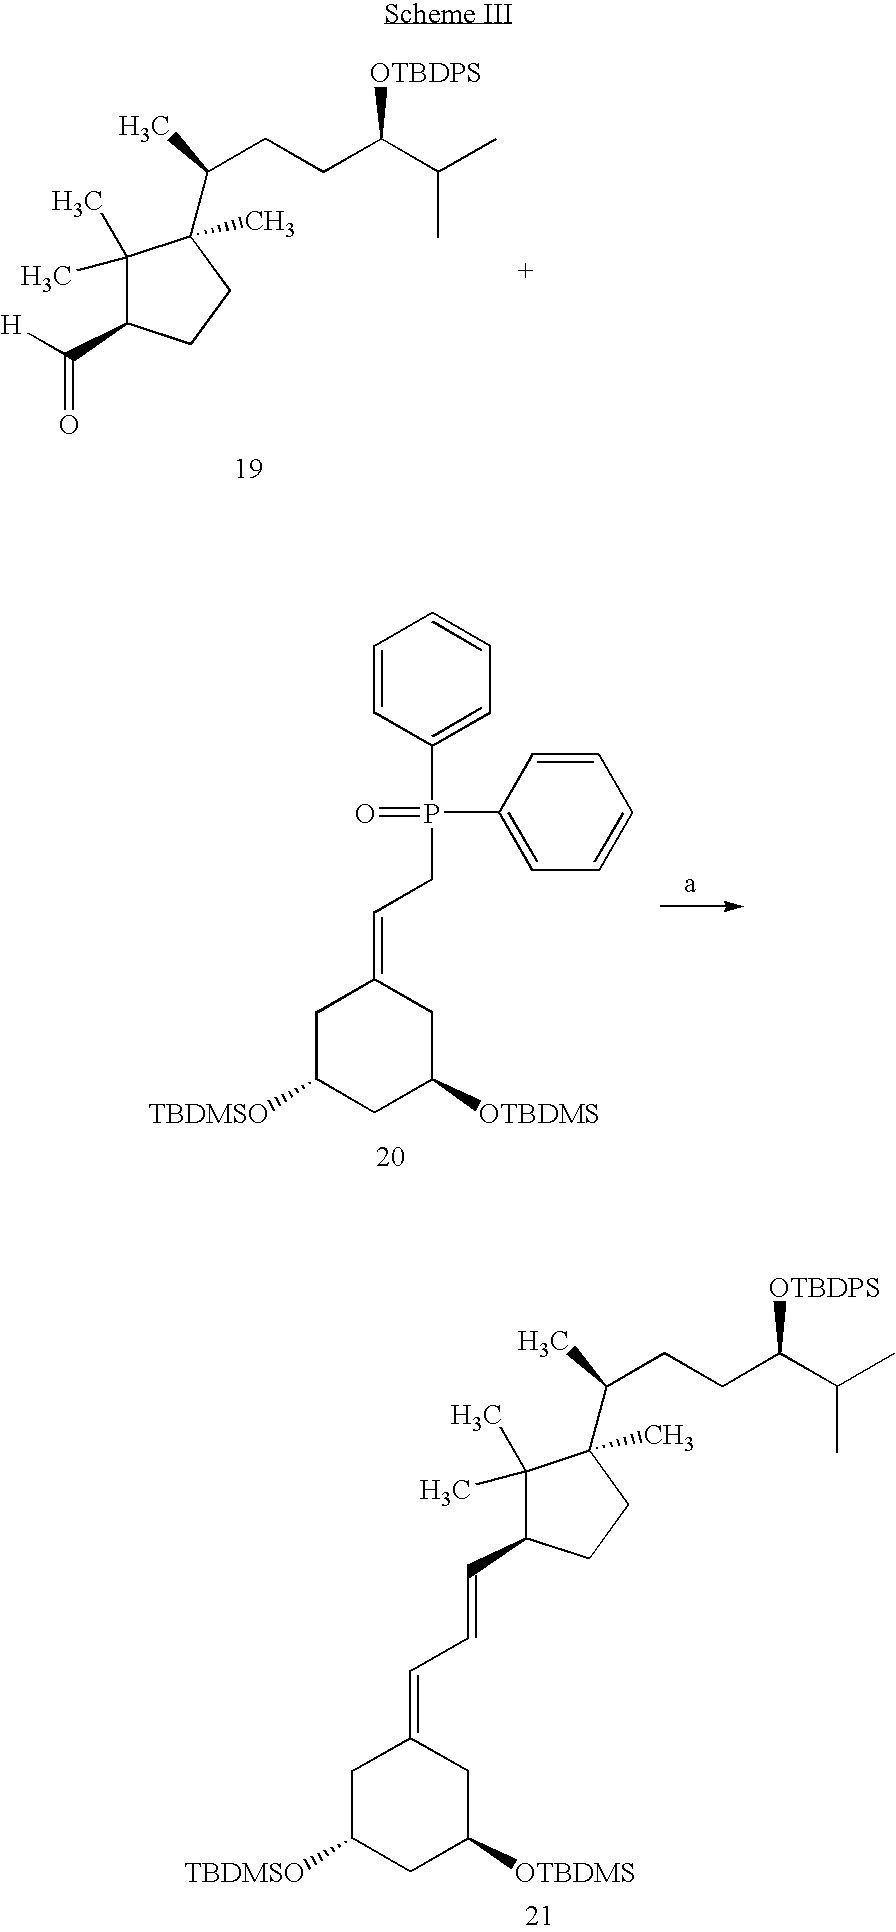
C1(C)(C)C(C(=O)[H])CCC1(C(C)CCC(C(C)C)[OTBDPS])C.C(C=C1CC([TBDMSO])CC([OTBDMS])C1)=CC1C(C)(C)C(C(C)CCC(C(C)C)[OTBDPS])(C)CC1.C1=CC(P(=O)(C2=CC=CC=C2)CC=C2CC([TBDMSO])CC([OTBDMS])C2)=CC=C1
